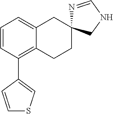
C1=CC(C2=CSC=C2)=C2C(=C1)CC1(CC2)N=CNC1
